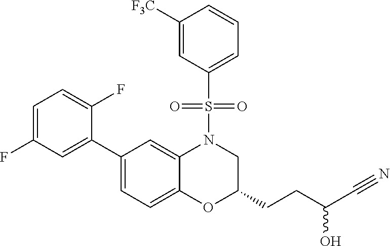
C1=C(F)C=C(C2=CC=C3C(=C2)N(S(C2=CC=CC([F3C])=C2)(=O)=O)CC(CCC(O)C#N)O3)C(F)=C1
